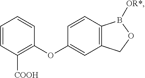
C1([COOH])=C(OC2=CC3=C(C=C2)B([OR*])OC3)C=CC=C1
